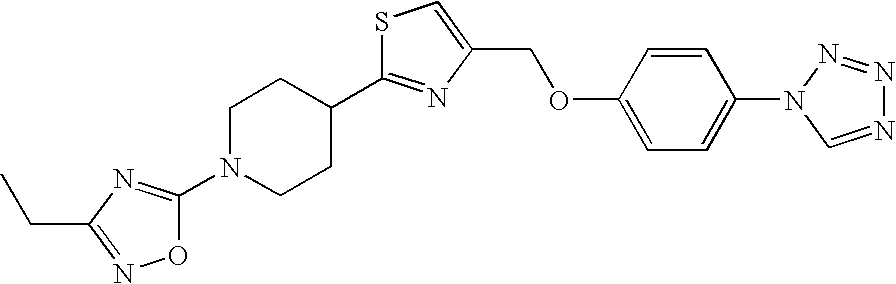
S1C(C2CCN(C3=NC(CC)=NO3)CC2)=NC(COC2=CC=C(N3C=NN=N3)C=C2)=C1
